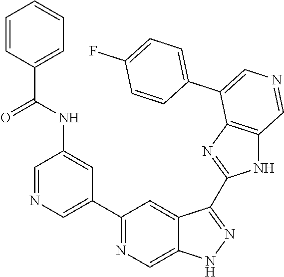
C1(C2=CN=CC(NC(=O)C3=CC=CC=C3)=C2)=NC=C2C(=C1)C(C1=NC3=C(N1)C=NC=C3C1=CC=C(F)C=C1)=NN2
